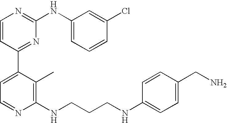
C1=CC(C2=CC=NC(NCCCNC3=CC=C(CN)C=C3)=C2C)=NC(NC2=CC=CC(Cl)=C2)=N1
